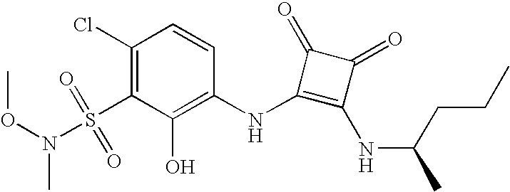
O(N(S(C1=C(Cl)C=CC(NC2=C(NC(CCC)C)C(=O)C2=O)=C1O)(=O)=O)C)C
